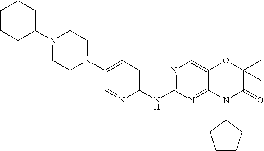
C1(NC2=NC=C3C(=N2)N(C2CCCC2)C(=O)C(C)(C)O3)=CC=C(N2CCN(C3CCCCC3)CC2)C=N1
